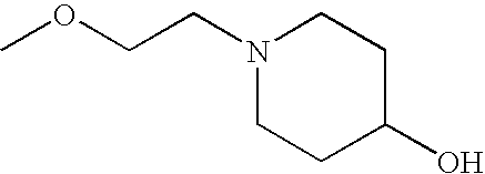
COCCN1CCC(O)CC1
